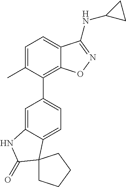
C1=C(C)C(C2=CC=C3C(=C2)NC(=O)C32CCCC2)=C2C(=C1)C(NC1CC1)=NO2
